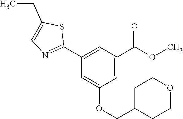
C1(C2=NC=C(CC)S2)=CC(C(OC)=O)=CC(OCC2CCOCC2)=C1
